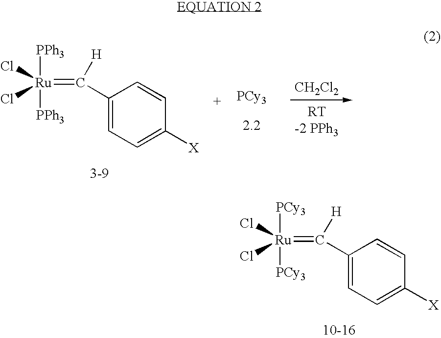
[Ru](=C(C1=CC=C([X])C=C1)[H])(Cl)(Cl)([PCy3])[PCy3].[Ru](=C(C1=CC=C([X])C=C1)[H])(Cl)(Cl)([PPh3])[PPh3].[PCy3].[CH2Cl2]
